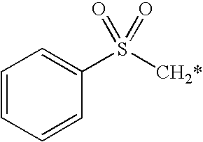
C1=CC=CC(S([CH2*])(=O)=O)=C1
